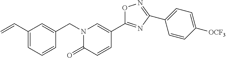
C=CC1=CC=CC(CN2C=C(C3=NC(C4=CC=C([OCF3])C=C4)=NO3)C=CC2=O)=C1
